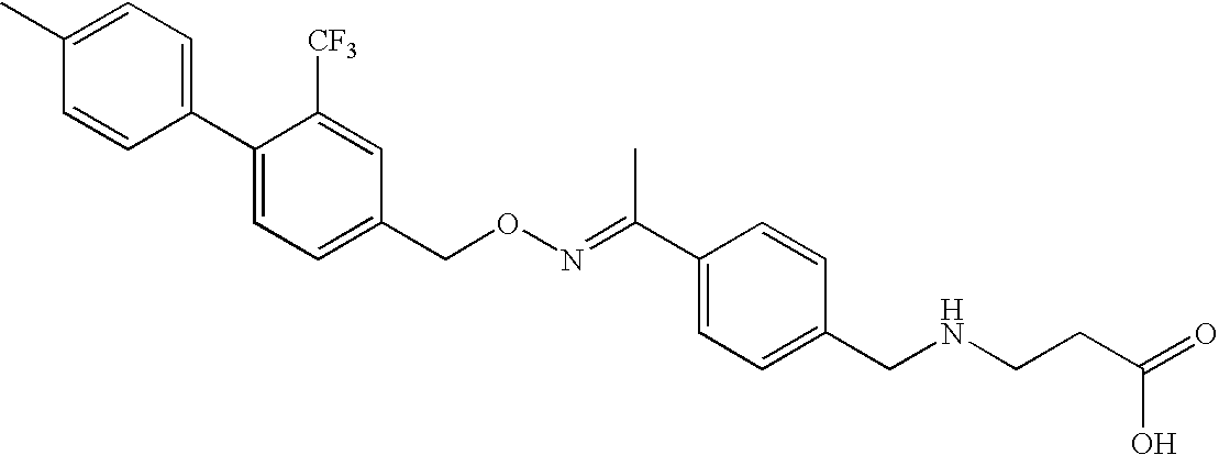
C1([CF3])=CC(CON=C(C2=CC=C(CNCCC(=O)O)C=C2)C)=CC=C1C1=CC=C(C)C=C1
